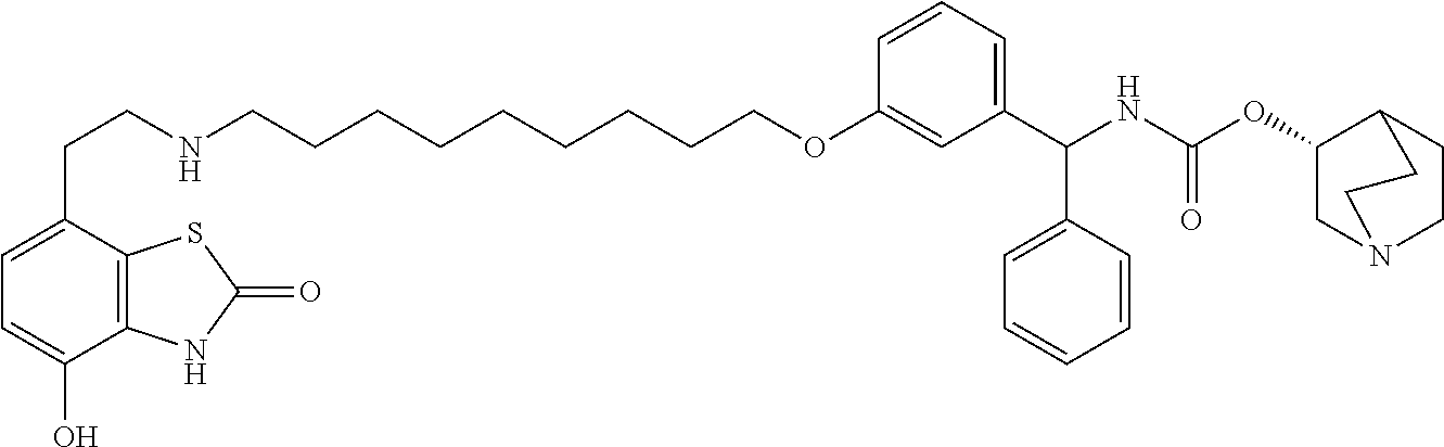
C12=C(C(CCNCCCCCCCCCOC3=CC(C(C4=CC=CC=C4)NC(=O)OC4CN5CCC4CC5)=CC=C3)=CC=C1O)SC(=O)N2
